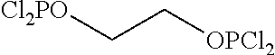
[Cl2PO]CC[OPCl2]
